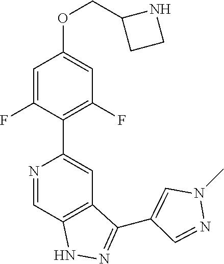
N1=CC2=C(C=C1C1=C(F)C=C(OCC3CCN3)C=C1F)C(C1=CN(C)N=C1)=NN2
